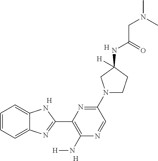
C1=CC=C2C(=C1)NC(C1=C(N[H])N=CC(N3CCC(NC(=O)CN(C)C)([H])C3)=N1)=N2.[H].[H].[H]
